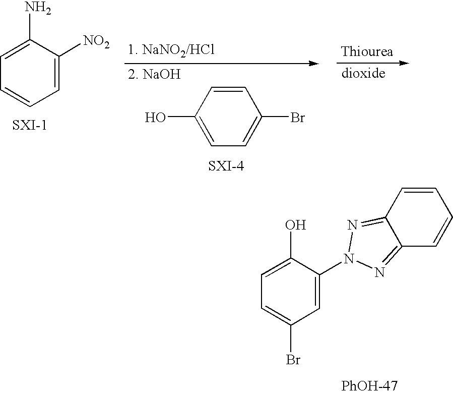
C1=C([NO2])C(N)=CC=C1.OC1=CC=C(Br)C=C1.C1=C(N2N=C3C(=N2)C=CC=C3)C(O)=CC=C1Br.[PhOH-47]
